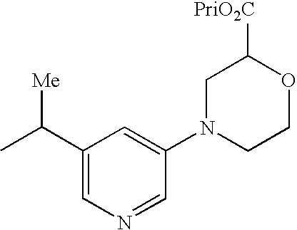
C1=C(N2CCOC([PriO2C])C2)C=NC=C1C(C)[Me]
